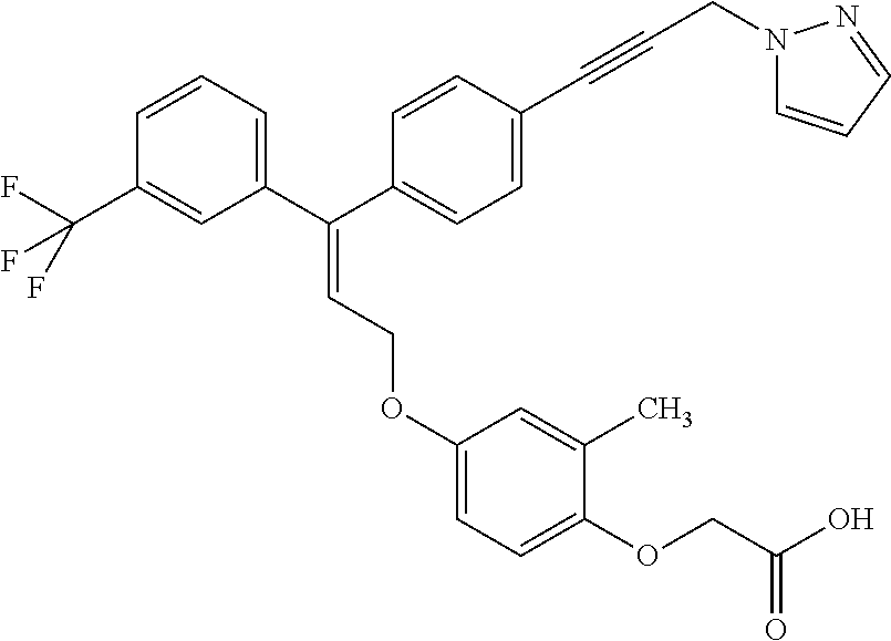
C1=C(C(F)(F)F)C=CC=C1C(C1=CC=C(C#CCN2C=CC=N2)C=C1)=CCOC1=CC=C(OCC(=O)O)C(C)=C1
